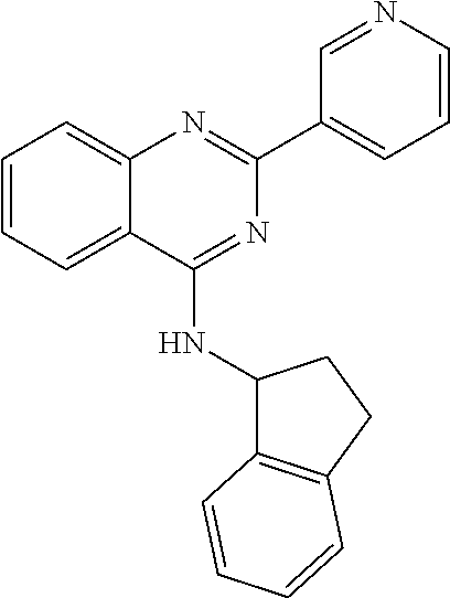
C1(C2=CC=CN=C2)=NC2=CC=CC=C2C(NC2C3=C(CC2)C=CC=C3)=N1
